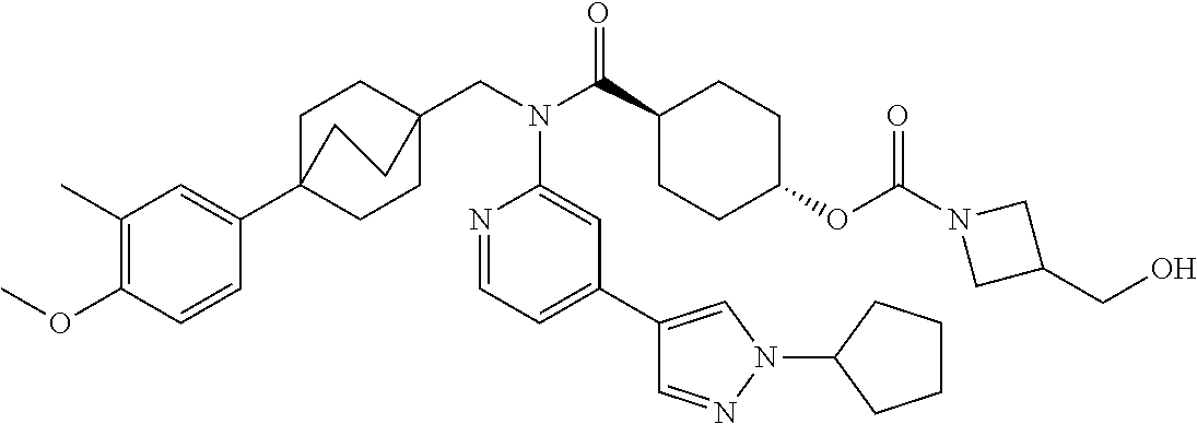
C1(C)=C(OC)C=CC(C23CCC(CN(C(C4CCC(OC(N5CC(CO)C5)=O)CC4)=O)C4=CC(C5=CN(C6CCCC6)N=C5)=CC=N4)(CC2)CC3)=C1
